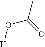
O(C(=O)C)[H]
